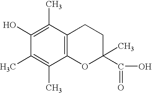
C1(O)=C(C)C2=C(C(C)=C1C)OC(C(O)=O)(C)CC2
